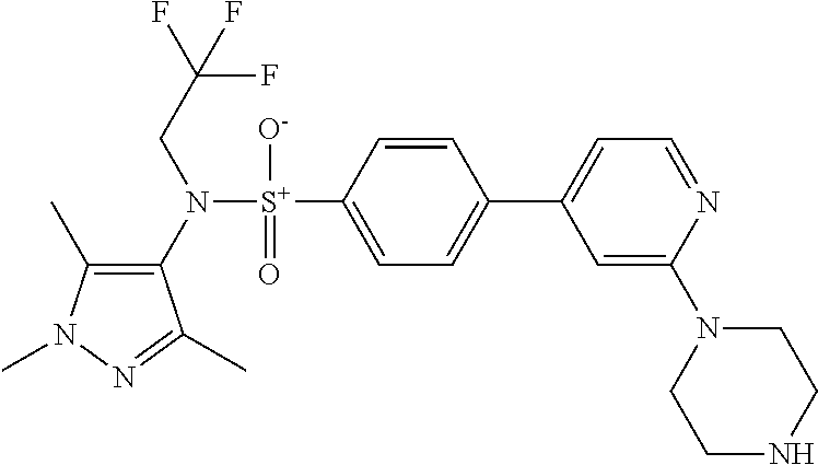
C1(C)=C(N([S+](C2=CC=C(C3=CC=NC(N4CCNCC4)=C3)C=C2)([O-])=O)CC(F)(F)F)C(C)=NN1C
